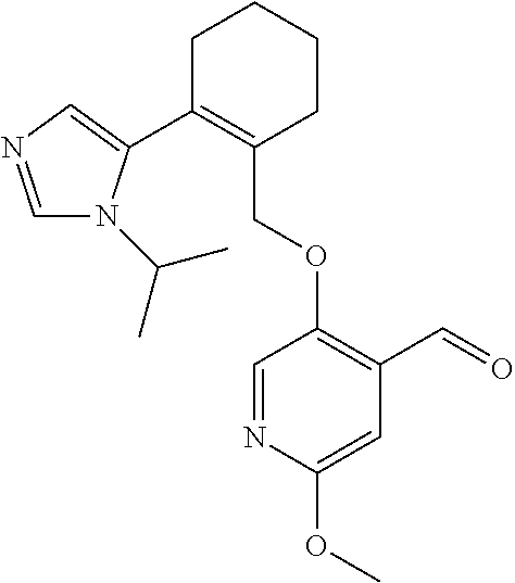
C1C(C2=CN=CN2C(C)C)=C(COC2=C(C=O)C=C(OC)N=C2)CCC1
